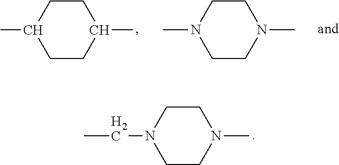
C1CN(C)CCN1CC.C1CC(C)CCC1C.C1CN(C)CCN1C
